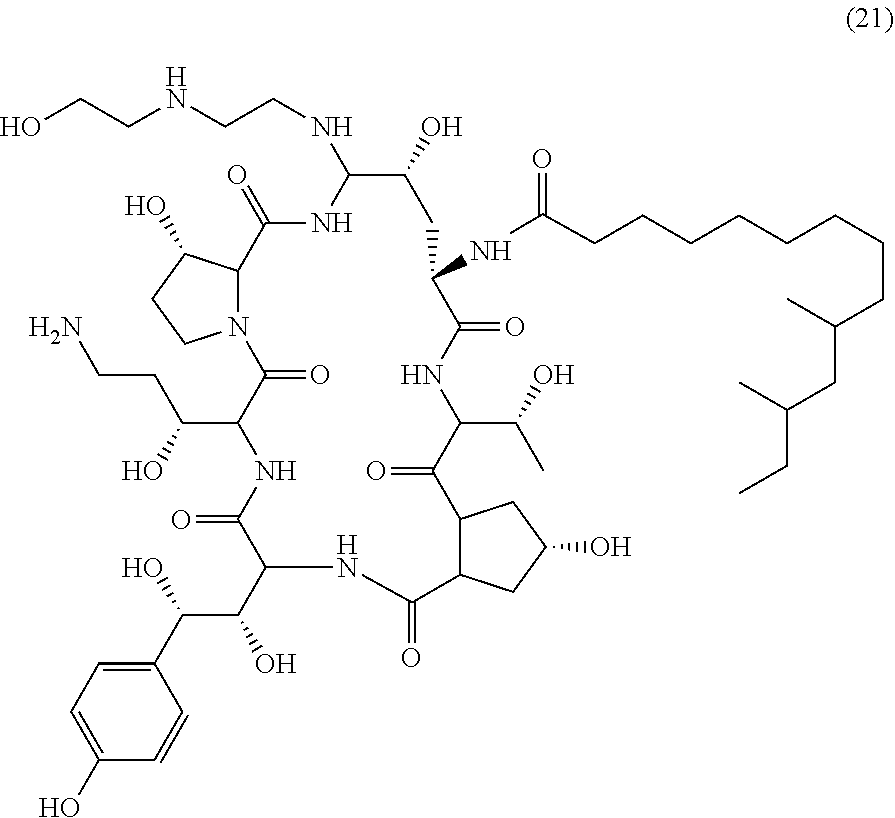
C(CCCCCCCC(CC(CC)C)C)C(=O)NC1C(=O)NC(C(C)O)C(=O)C2C(C(=O)NC(C(C(C3=CC=C(O)C=C3)O)O)C(=O)NC(C(O)CCN)C(=O)N3C(C(=O)NC(NCCNCCO)C(O)C1)C(O)CC3)CC(O)C2
